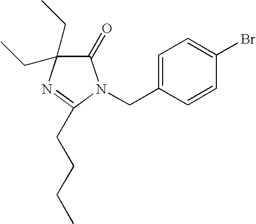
C1(=O)N(CC2=CC=C(Br)C=C2)C(CCCC)=NC1(CC)CC
